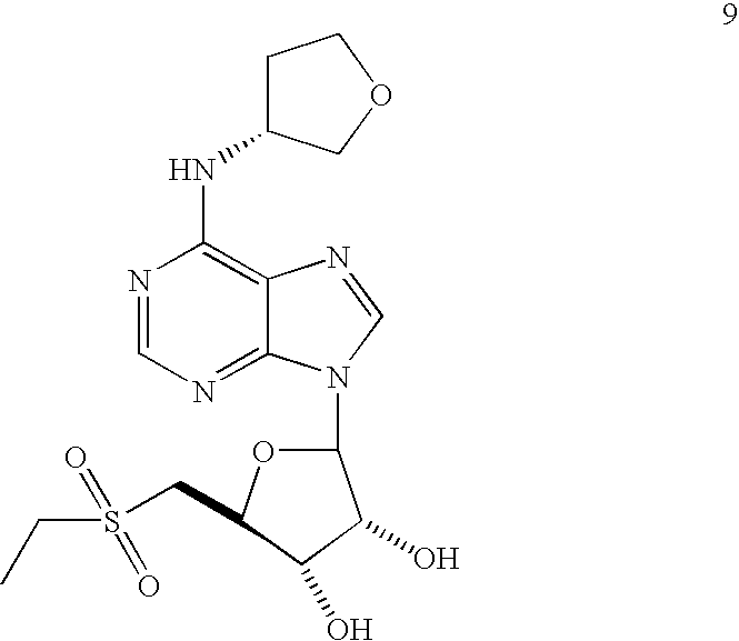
N1=CN=C2C(=C1NC1CCOC1)N=CN2C1OC(CS(CC)(=O)=O)C(O)C1O
